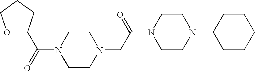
C(=O)(N1CCN(CC(N2CCN(C3CCCCC3)CC2)=O)CC1)C1OCCC1
